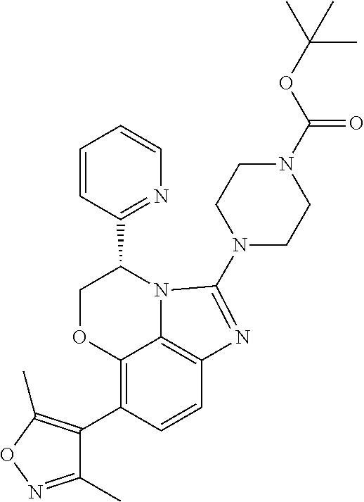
C1=CC(C2COC3=C(C4=C(C)ON=C4C)C=CC4=C3N2C(N2CCN(C(OC(C)(C)C)=O)CC2)=N4)=NC=C1
